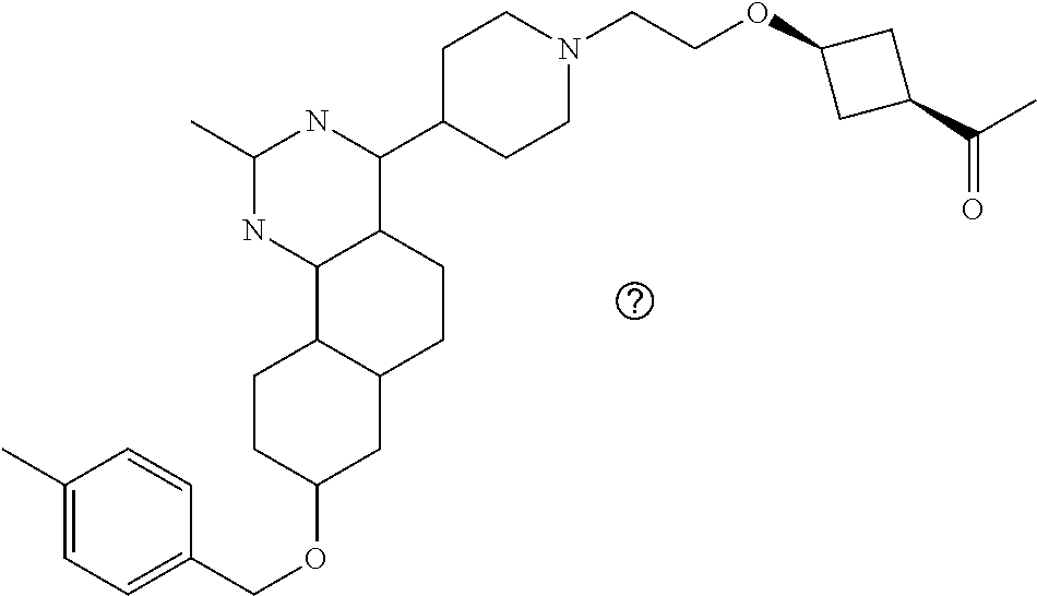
O(C1CC2C(CC1)C1C(CC2)C(C2CCN(CCOC3CC(C(C)=O)C3)CC2)NC(C)N1)CC1=CC=C(C)C=C1
